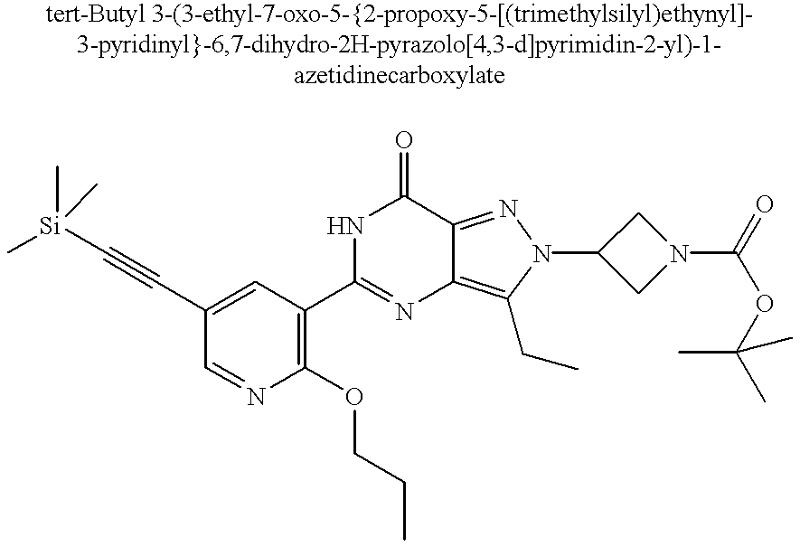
C(C1=CC(C2=NC3=C(CC)N(C4CN(C(OC(C)(C)C)=O)C4)N=C3C(=O)N2)=C(OCCC)N=C1)#C[Si](C)(C)C
